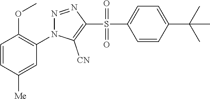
C1=CC([Me])=CC(N2N=NC(S(C3=CC=C(C(C)(C)C)C=C3)(=O)=O)=C2[CN])=C1OC
